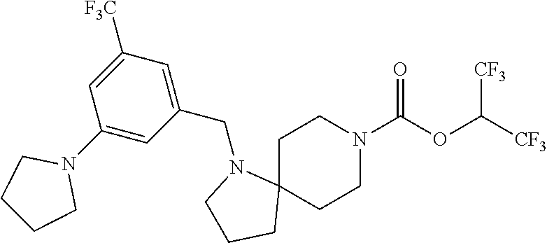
C1C2(CCN(C(OC([CF3])[CF3])=O)C1)N(CC1=CC([F3C])=CC(N3CCCC3)=C1)CCC2
